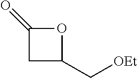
C1(=O)CC(C[OEt])O1
